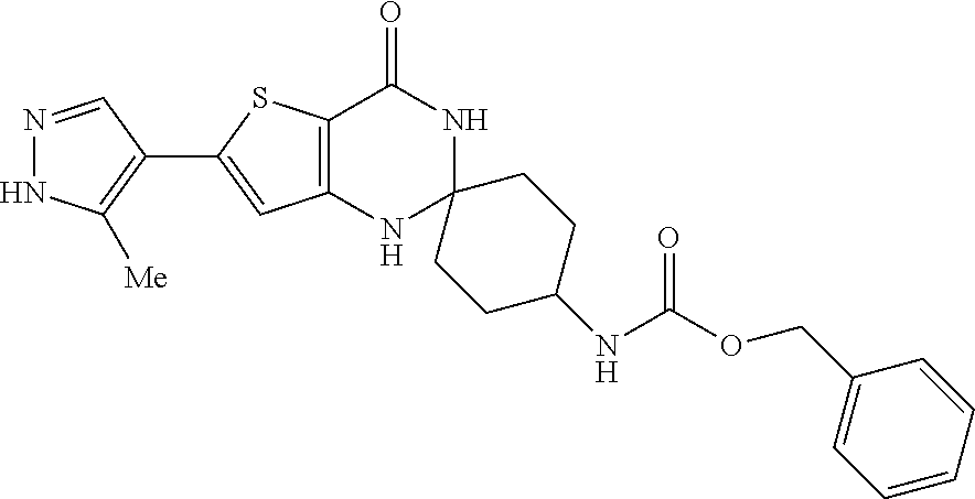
C12=C(NC3(NC1=O)CCC(NC(OCC1=CC=CC=C1)=O)CC3)C=C(C1=C([Me])NN=C1)S2
